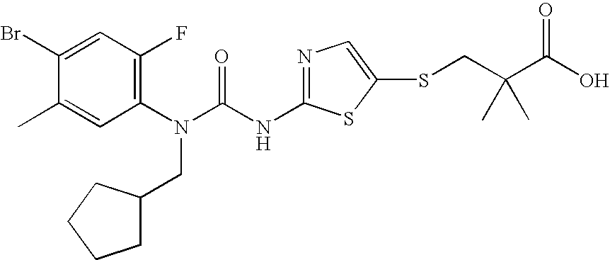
C1(Br)=CC(F)=C(N(C(NC2=NC=C(SCC(C(O)=O)(C)C)S2)=O)CC2CCCC2)C=C1C
